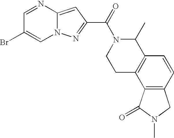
C1=NC2=CC(C(=O)N3CCC4=C(C3C)C=CC3=C4C(=O)N(C)C3)=NN2C=C1Br
